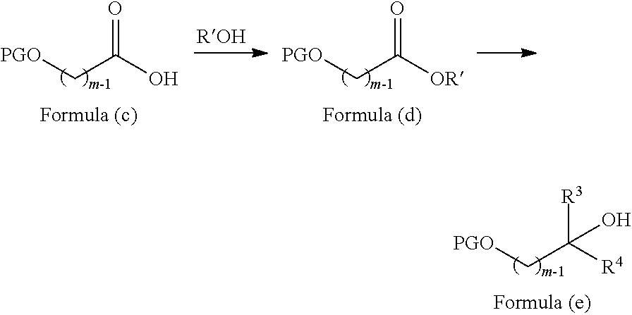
[PGO]CC(=O)O.[ROH].[PGO]CC(=O)[OR].[PGO]CC([R4])([R3])O
